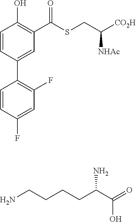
C1=CC(F)=CC(F)=C1C1=CC(C(SCC([CO2H])[NHAc])=O)=C(O)C=C1.NCCCCC(C(O)=O)N
